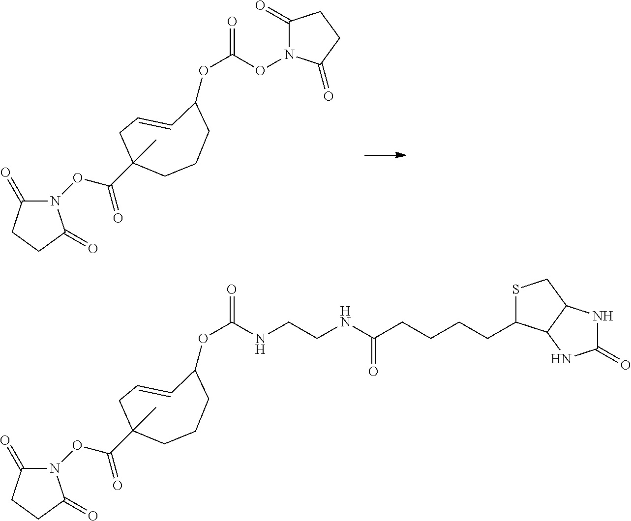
C1C=CC(OC(=O)ON2C(=O)CCC2=O)CCCC1(C)C(ON1C(=O)CCC1=O)=O.C1C=CC(OC(=O)NCCNC(CCCCC2SCC3C2NC(=O)N3)=O)CCCC1(C)C(ON1C(=O)CCC1=O)=O
